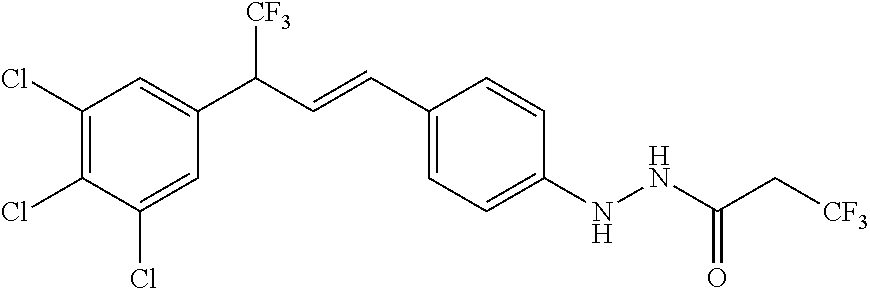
C1(Cl)=C(Cl)C(Cl)=CC(C([CF3])C=CC2=CC=C(NNC(C[CF3])=O)C=C2)=C1
